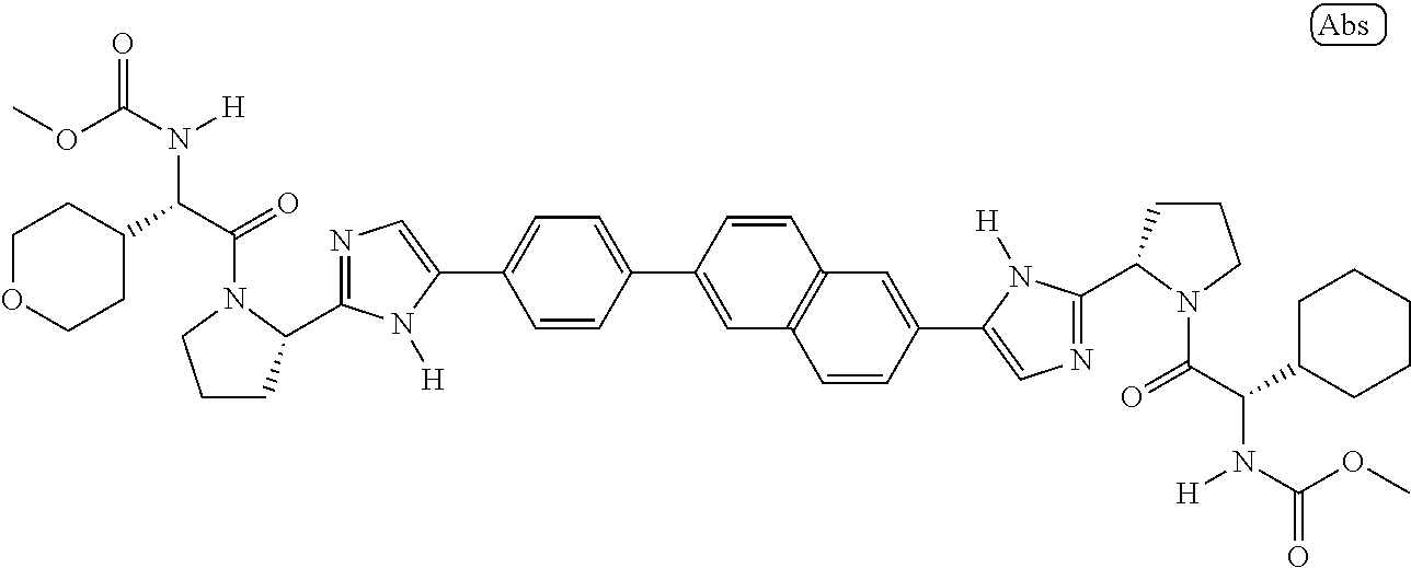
C1(C2=CC3=C(C=C2)C=C(C2=CN=C(C4CCCN4C(=O)C(N([H])C(=O)OC)C4CCCCC4)N2[H])C=C3)=CC=C(C2=CN=C(C3CCCN3C(=O)C(N([H])C(=O)OC)C3CCOCC3)N2[H])C=C1
